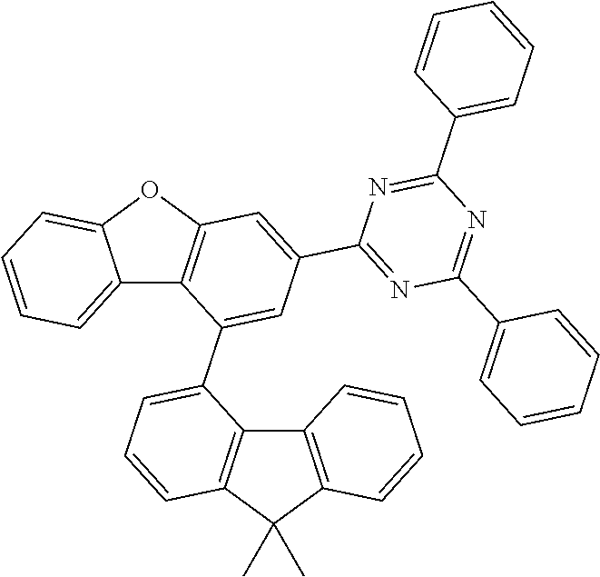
C12=CC=CC=C1OC1=C2C(C2=CC=CC3=C2C2=C(C3(C)C)C=CC=C2)=CC(C2=NC(C3=CC=CC=C3)=NC(C3=CC=CC=C3)=N2)=C1
